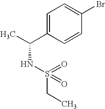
C1=C(C(C)NS(=O)(=O)CC)C=CC(Br)=C1
